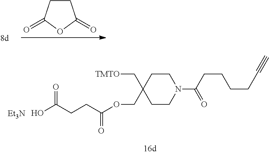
C1CC(=O)OC1=O.[Et3N].C1CC(COC(CCC(O)=O)=O)(C[TMTO])CCN1C(CCCCC#C)=O
